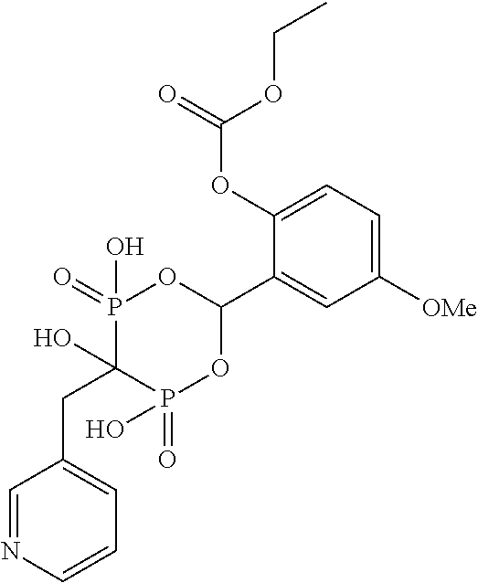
C1([OMe])=CC=C(OC(=O)OCC)C(C2OP(=O)(O)C(O)(CC3=CC=CN=C3)P(=O)(O)O2)=C1
